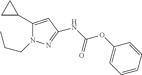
C1=CC=CC(OC(NC2=NN(CCC)C(C3CC3)=C2)=O)=C1
